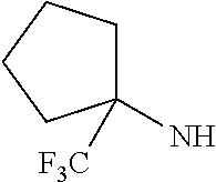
C1(N)([F3C])CCCC1
